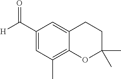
C1(C([H])=O)=CC(C)=C2C(=C1)CCC(C)(C)O2
